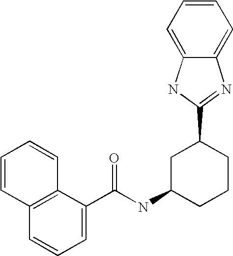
C12=C(C(C(NC3CCCC(C4=NC5=CC=CC=C5N4)C3)=O)=CC=C1)C=CC=C2
